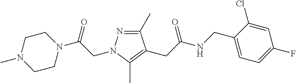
C1(C)=NN(CC(N2CCN(C)CC2)=O)C(C)=C1CC(NCC1=CC=C(F)C=C1Cl)=O
